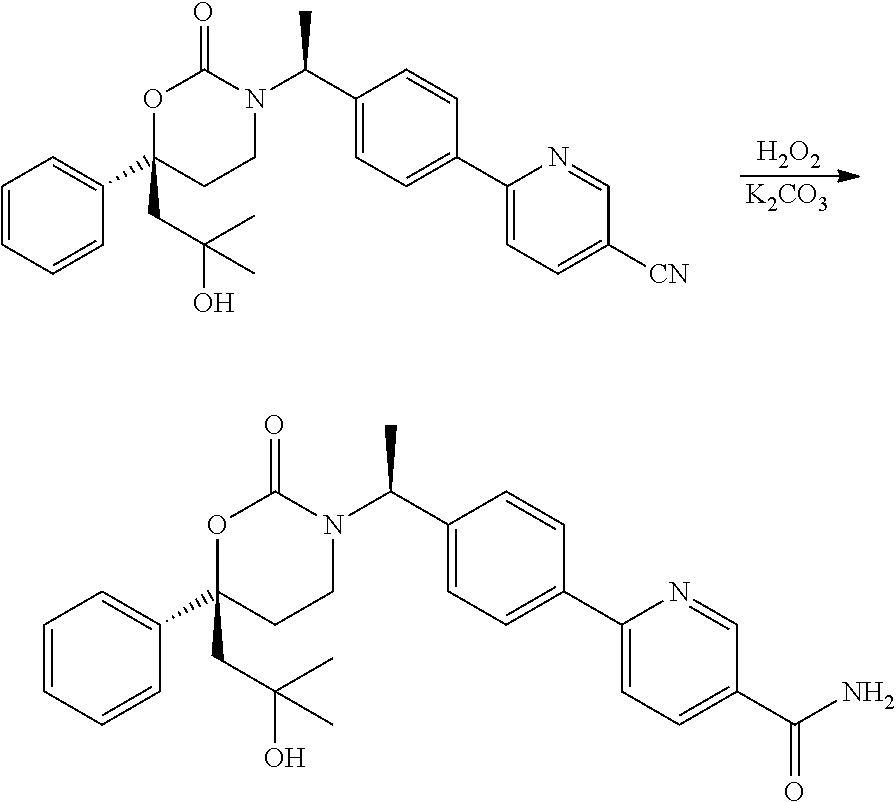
C1=CC=CC(C2(CC(O)(C)C)CCN(C(C3=CC=C(C4=CC=C([CN])C=N4)C=C3)C)C(=O)O2)=C1.[H2O2].[K2CO3].C1=CC=CC(C2(CC(O)(C)C)CCN(C(C3=CC=C(C4=CC=C(C(N)=O)C=N4)C=C3)C)C(=O)O2)=C1
